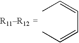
CC=CC=CC.[R11R12]
